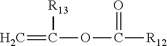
C=C([R13])OC(=O)[R12]
